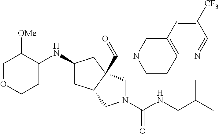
C1OCCC(NC2CC3C(C(=O)N4CCC5=C(C4)C=C([CF3])C=N5)(C2)CN(C(=O)NCC(C)C)C3)C1[OMe]
